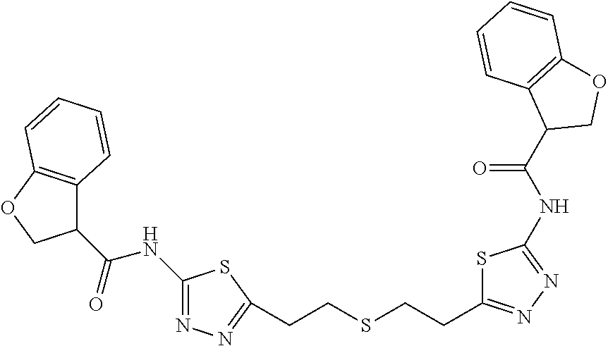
C1(C(=O)NC2=NN=C(CCSCCC3=NN=C(NC(=O)C4C5=C(OC4)C=CC=C5)S3)S2)C2=C(OC1)C=CC=C2
